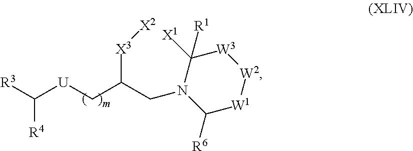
[X3](C(CN1C([R6])[W1][W2][W3]C1([X1])[R1])C[U]C([R3])[R4])[X2]
